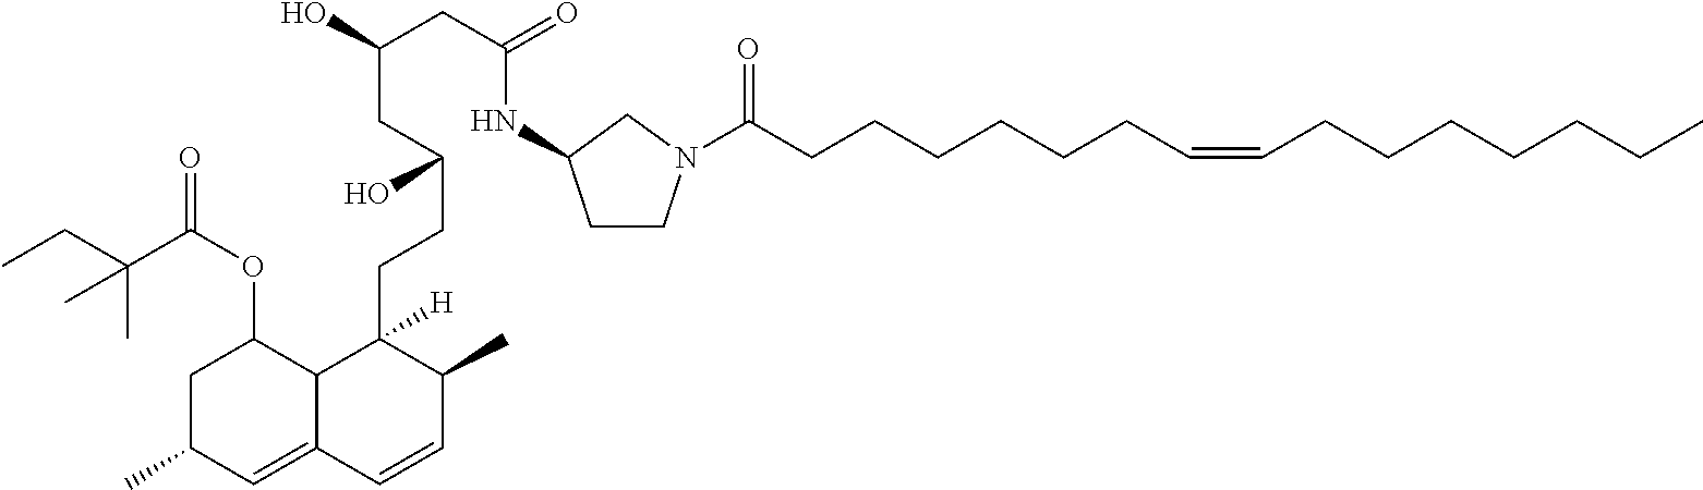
CCC(C(OC1CC(C)C=C2C1C(CCC(CC(CC(NC1CCN(C(CCCCCCC=CCCCCCCC)=O)C1)=O)O)O)([H])C(C)C=C2)=O)(C)C
